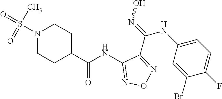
C1(NC(C2CCN(S(=O)(C)=O)CC2)=O)=NON=C1C(=NO)NC1=CC=C(F)C(Br)=C1
